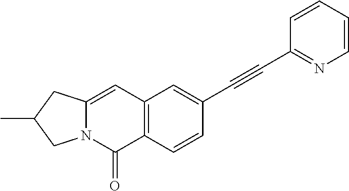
C12=C(C=CC(C#CC3=NC=CC=C3)=C1)C(=O)N1C(=C2)CC(C)C1
